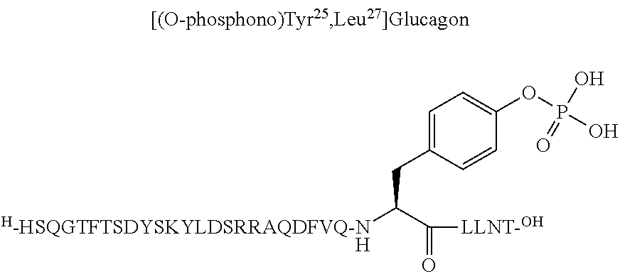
C1=C(CC([H-HSQGTFTSDYSKYLDSRRAQDFVQ-N])C(=O)[LLNT-OH])C=CC(OP(O)(O)=O)=C1.[H]
